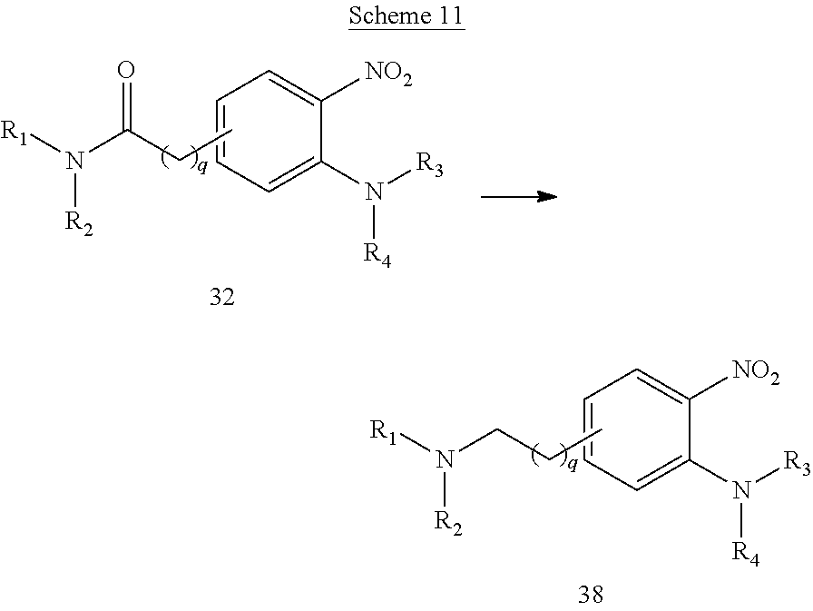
C1=CC=C(N([R3])[R4])C([NO2])=C1.CCCN([R1])[R2].C1=CC=C(N([R3])[R4])C([NO2])=C1.CCC(N([R1])[R2])=O
